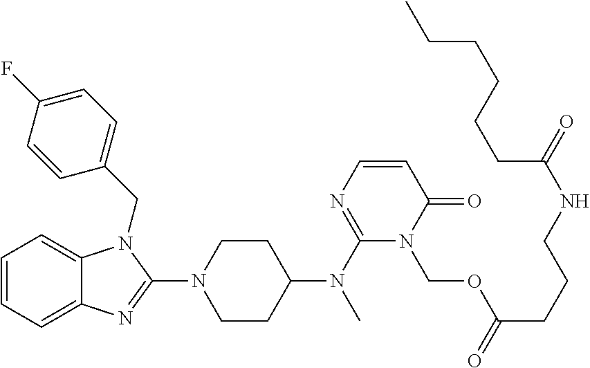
C1=CC=C2C(=C1)N(CC1=CC=C(F)C=C1)C(N1CCC(N(C3=NC=CC(=O)N3COC(CCCNC(=O)CCCCCC)=O)C)CC1)=N2
